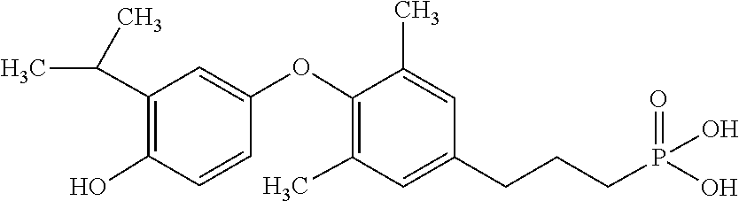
O=P(O)(O)CCCC1=CC(C)=C(OC2=CC(C(C)C)=C(O)C=C2)C(C)=C1
